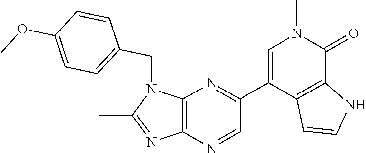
N1(CC2=CC=C(OC)C=C2)C(C)=NC2=C1N=C(C1=CN(C)C(=O)C3=C1C=CN3)C=N2
